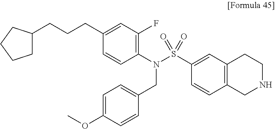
C1(CCCC2CCCC2)=CC(F)=C(N(S(C2=CC3=C(C=C2)CNCC3)(=O)=O)CC2=CC=C(OC)C=C2)C=C1
